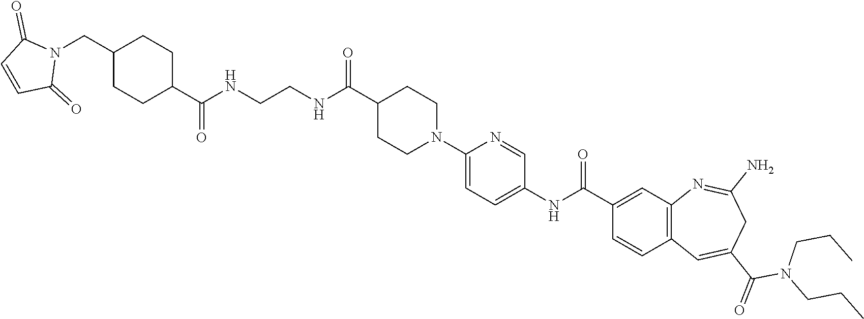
C1=C(N2CCC(C(NCCNC(C3CCC(CN4C(=O)C=CC4=O)CC3)=O)=O)CC2)N=CC(NC(C2=CC3=C(C=C2)C=C(C(=O)N(CCC)CCC)CC(N)=N3)=O)=C1
